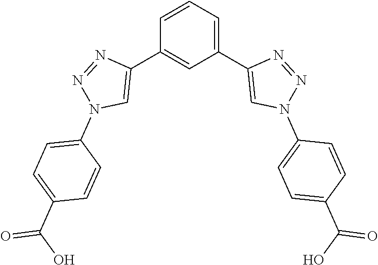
C1=CC=C(C2=CN(C3=CC=C(C(O)=O)C=C3)N=N2)C=C1C1=CN(C2=CC=C(C(O)=O)C=C2)N=N1
